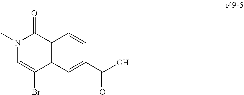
C1=C(C(O)=O)C=CC2=C1C(Br)=CN(C)C2=O
